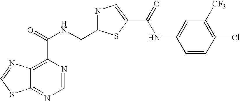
C12=NC=NC(C(=O)NCC3=NC=C(C(=O)NC4=CC([CF3])=C(Cl)C=C4)S3)=C1N=CS2
